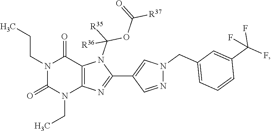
N1(CCC)C(=O)N(CC)C2=C(C1=O)N(C([R35])(OC(=O)[R37])[R36])C(C1=CN(CC3=CC=CC(C(F)(F)F)=C3)N=C1)=N2
